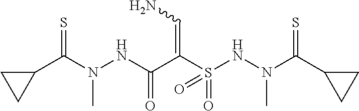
C1(C(N(NC(C(S(NN(C)C(C2CC2)=S)(=O)=O)=CN)=O)C)=S)CC1
